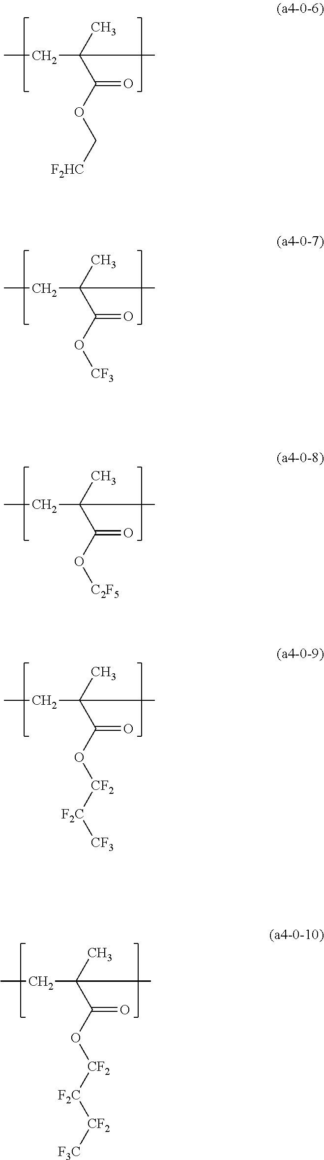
CCC(C(OC[F2HC])=O)(C)C.CCC(C(O[CF3])=O)(C)C.CCC(C(O[C2F5])=O)(C)C.CCC(C(O[CF2][F2C][CF3])=O)(C)C.CCC(C(O[CF2][F2C][CF2][F3C])=O)(C)C
